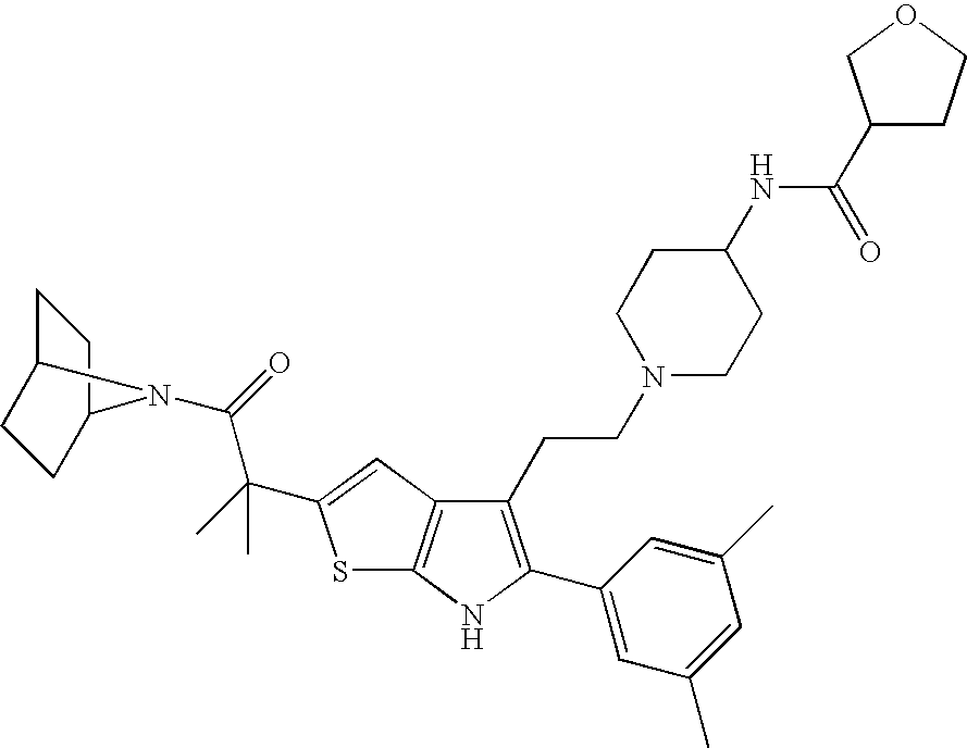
C1(CCN2CCC(NC(C3CCOC3)=O)CC2)=C(C2=CC(C)=CC(C)=C2)NC2=C1C=C(C(C)(C(=O)N1C3CCC1CC3)C)S2
